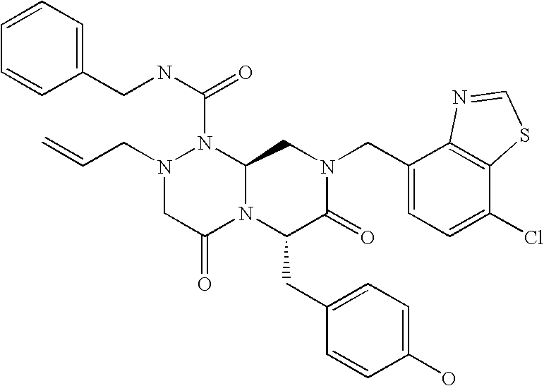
N(C(N1N(CC=C)CC(=O)N2C1CN(CC1=CC=C(Cl)C3=C1N=CS3)C(=O)C2CC1=CC=C(O)C=C1)=O)CC1=CC=CC=C1
